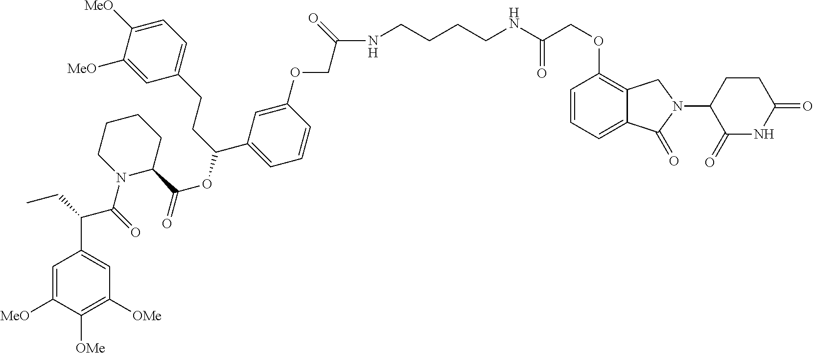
C1=C([MeO])C([OMe])=C([OMe])C=C1C(CC)C(=O)N1CCCCC1C(OC(CCC1=CC=C([MeO])C([MeO])=C1)C1=CC=CC(OCC(=O)NCCCCNC(COC2=C3C(=CC=C2)C(=O)N(C2CCC(=O)NC2=O)C3)=O)=C1)=O
